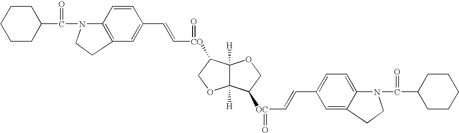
C1CC(C(N2C3=C(C=C(C=C[CO](=O)C4C5([H])C([H])(C([OC](C=CC6=CC=C7C(=C6)CCN7C(C6CCCCC6)=O)=O)CO5)OC4)C=C3)CC2)=O)CCC1
